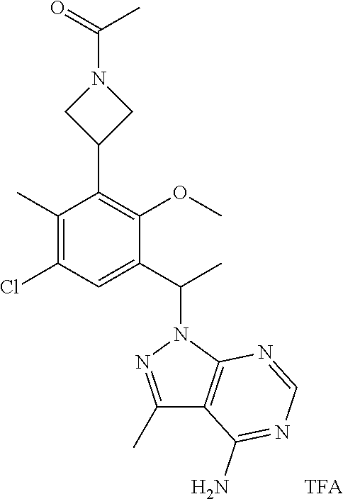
C1(C)=C(Cl)C=C(C(C)N2N=C(C)C3=C2N=CN=C3N)C(OC)=C1C1CN(C(C)=O)C1.[TFA]
